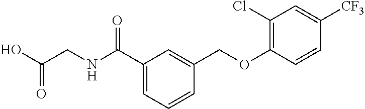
C1(C(NCC(O)=O)=O)=CC=CC(COC2=C(Cl)C=C([CF3])C=C2)=C1
